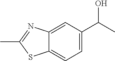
C1=C2C(=CC=C1C(C)O)SC(C)=N2
